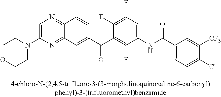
N1=C2C(=NC=C1N1CCOCC1)C=CC(C(C1=C(F)C(NC(C3=CC=C(Cl)C([CF3])=C3)=O)=CC(F)=C1F)=O)=C2
